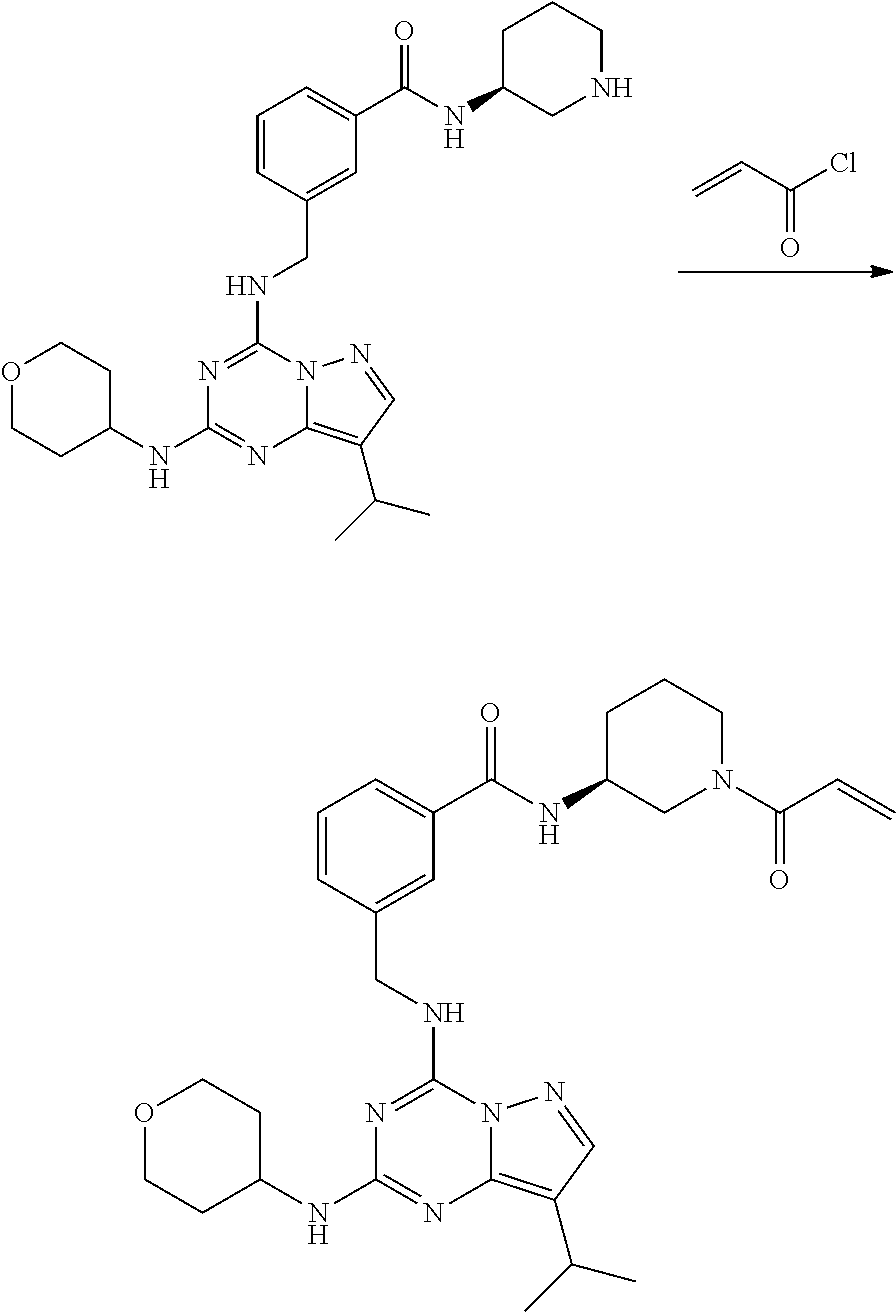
C(Cl)(C=C)=O.N1=C(NCC2=CC(C(NC3CNCCC3)=O)=CC=C2)N2C(=C(C(C)C)C=N2)N=C1NC1CCOCC1.N1=C(NCC2=CC(C(NC3CN(C(C=C)=O)CCC3)=O)=CC=C2)N2C(=C(C(C)C)C=N2)N=C1NC1CCOCC1
